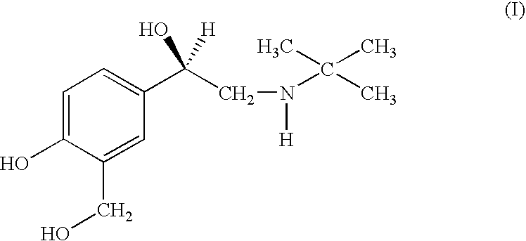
C1(CO)=CC(C(CN([H])C(C)(C)C)(O)[H])=CC=C1O
